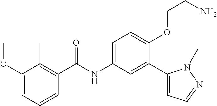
C1(OC)=CC=CC(C(=O)NC2=CC=C(OCCN)C(C3=CC=NN3C)=C2)=C1C
